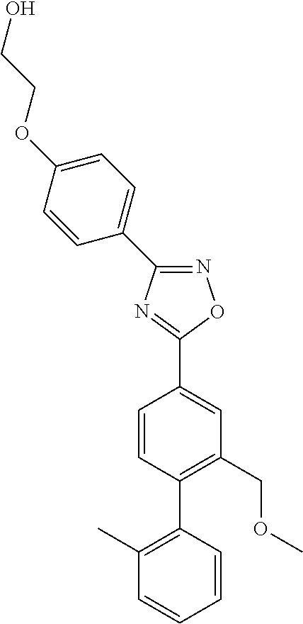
N1=C(C2=CC=C(OCCO)C=C2)N=C(C2=CC(COC)=C(C3=C(C)C=CC=C3)C=C2)O1
